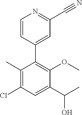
C1=CC(C2=C(OC)C(C(C)O)=CC(Cl)=C2C)=CC(C#N)=N1
